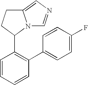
C1=CC=CC(C2=CC=C(F)C=C2)=C1C1N2C(=CN=C2)CC1
